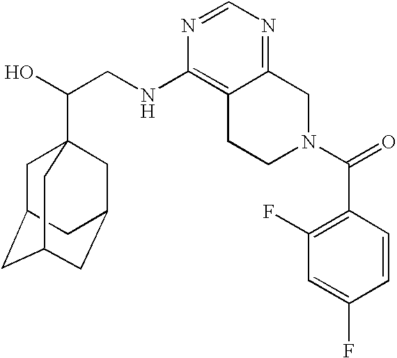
C(CNC1=C2C(=NC=N1)CN(C(=O)C1=C(F)C=C(F)C=C1)CC2)(O)C12CC3CC(CC(C1)C3)C2
